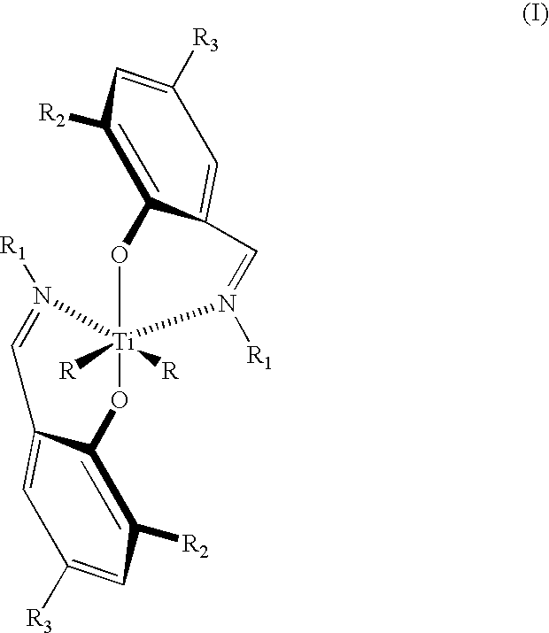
C1([R2])=C2C(=CC([R3])=C1)C=N([R1])[Ti]1([R])([R])(O2)OC2=C([R2])C=C([R3])C=C2C=N1[R1]
